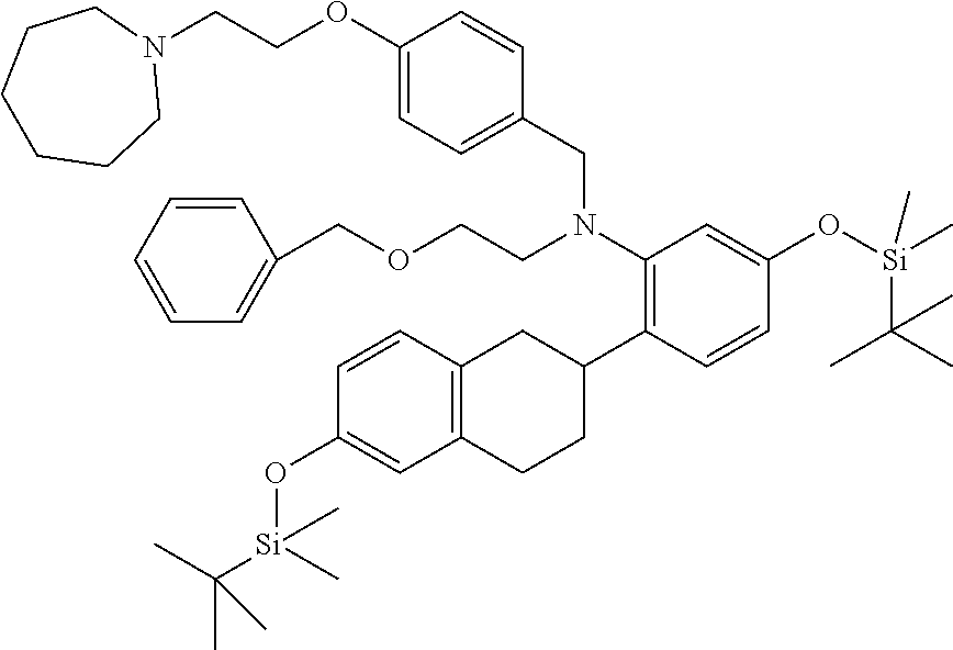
C[Si](OC1=CC(N(CC2=CC=C(OCCN3CCCCCC3)C=C2)CCOCC2=CC=CC=C2)=C(C2CC3=C(CC2)C=C(O[Si](C(C)(C)C)(C)C)C=C3)C=C1)(C(C)(C)C)C
